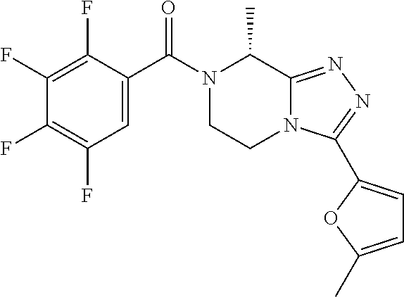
C1=C(C(N2CCN3C(=NN=C3C3=CC=C(C)O3)C2C)=O)C(F)=C(F)C(F)=C1F
